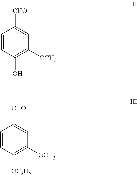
C1=CC(O)=C([OCH3])C=C1[CHO].C1=CC([OC2H5])=C([OCH3])C=C1[CHO]
